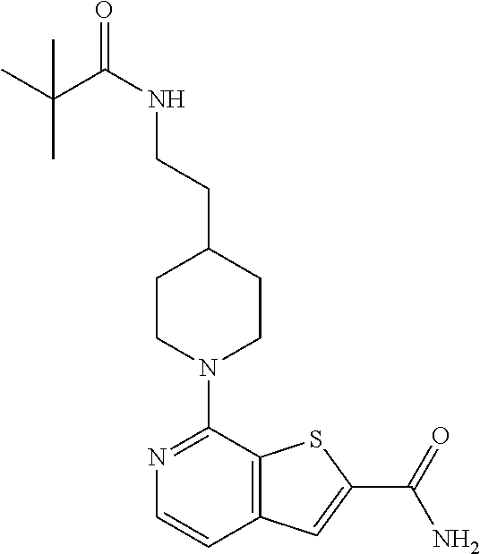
N1=C(N2CCC(CCNC(C(C)(C)C)=O)CC2)C2=C(C=C1)C=C(C(=O)N)S2
